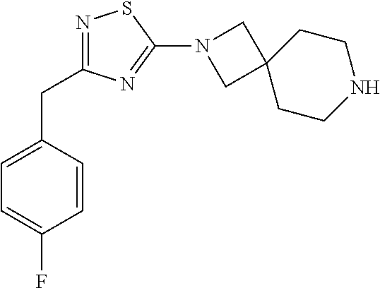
C1=CC(CC2=NSC(N3CC4(CCNCC4)C3)=N2)=CC=C1F
